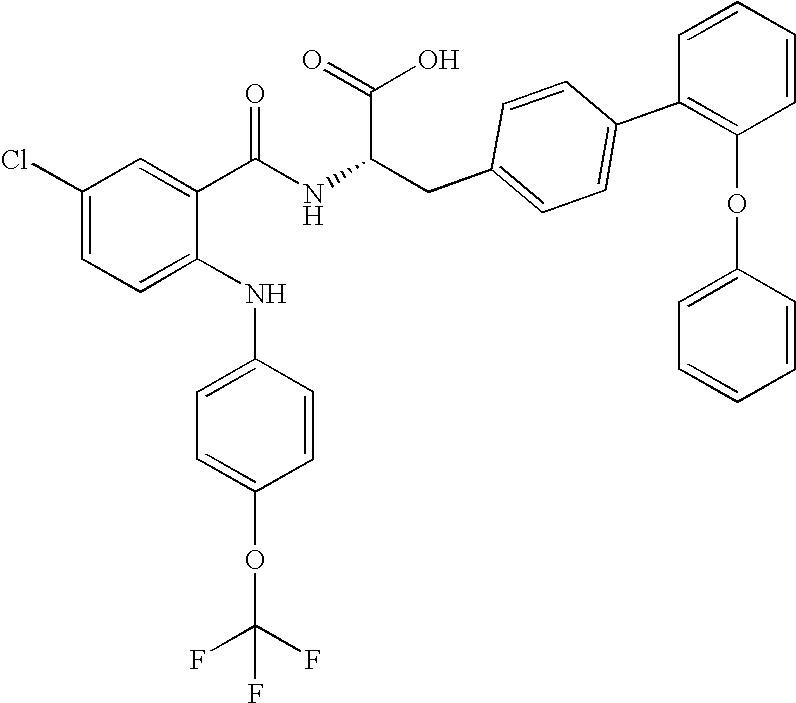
C1(Cl)=CC=C(NC2=CC=C(OC(F)(F)F)C=C2)C(C(NC(CC2=CC=C(C3=C(OC4=CC=CC=C4)C=CC=C3)C=C2)C(=O)O)=O)=C1
